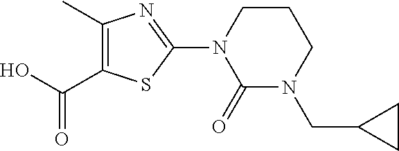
C(O)(=O)C1=C(C)N=C(N2C(=O)N(CC3CC3)CCC2)S1
